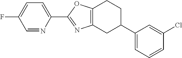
C1=NC(C2=NC3=C(O2)CCC(C2=CC=CC(Cl)=C2)C3)=CC=C1F
